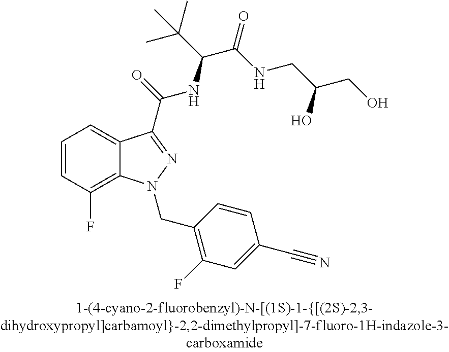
C1=CC(F)=C2C(=C1)C(C(=O)NC(C(C)(C)C)C(=O)NCC(O)CO)=NN2CC1=C(F)C=C(C#N)C=C1
